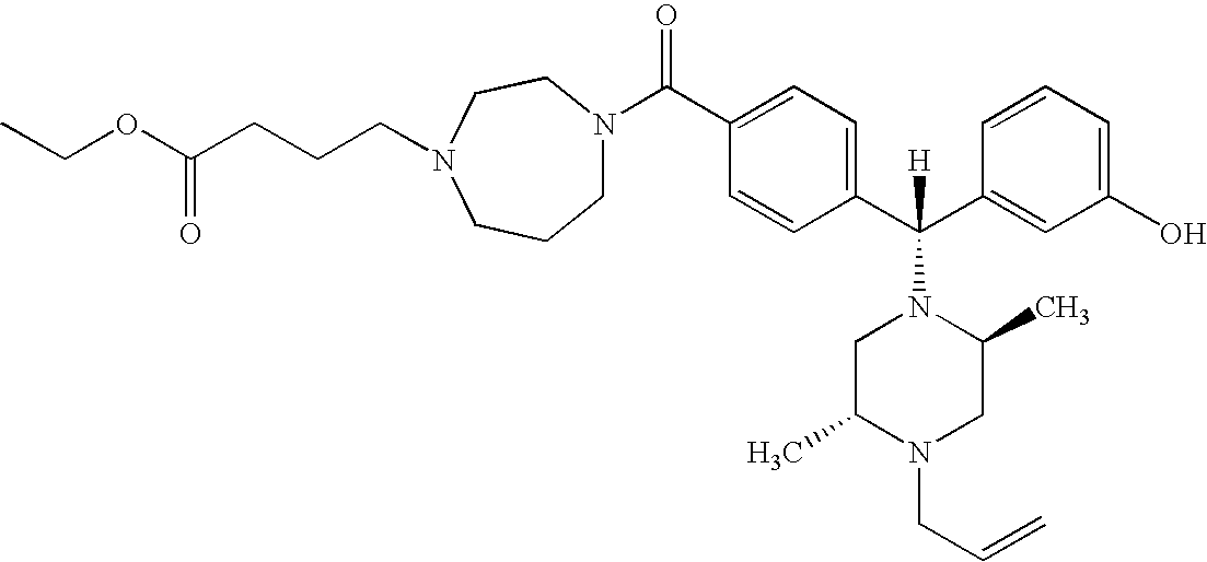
C1N(C(C2=CC=C(C(C3=CC(O)=CC=C3)([H])N3CC(C)N(CC=C)CC3C)C=C2)=O)CCN(CCCC(OCC)=O)CC1
